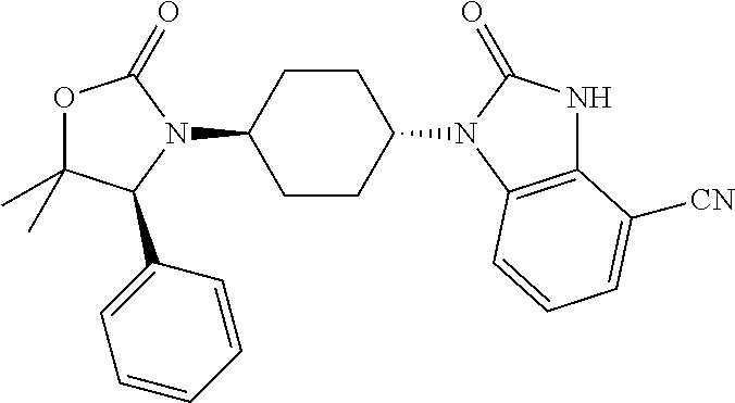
O1C(C)(C)C(C2=CC=CC=C2)N(C2CCC(N3C(=O)NC4=C3C=CC=C4[CN])CC2)C1=O
